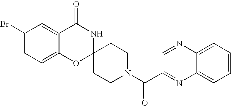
C1(Br)=CC=C2C(=C1)C(=O)NC1(O2)CCN(C(=O)C2=NC3=CC=CC=C3N=C2)CC1
